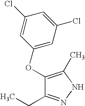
C1(OC2=CC(Cl)=CC(Cl)=C2)=C(C)NN=C1CC
